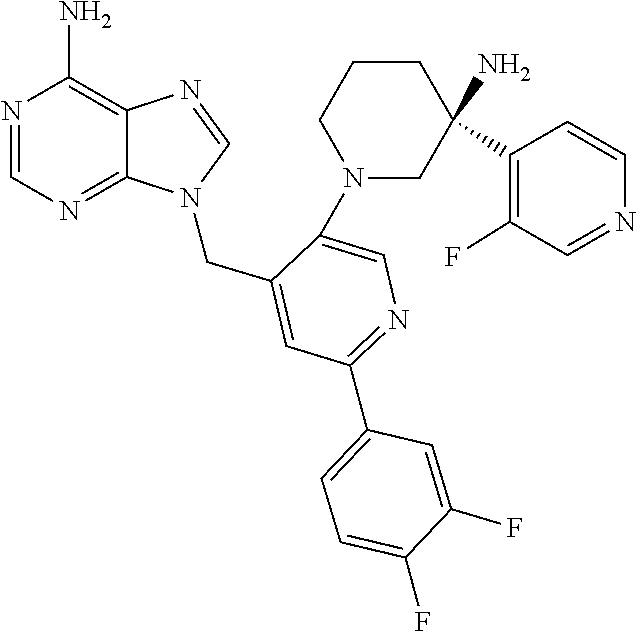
C1=NC(N)=C2N=CN(CC3=CC(C4=CC=C(F)C(F)=C4)=NC=C3N3CCCC(C4=C(F)C=NC=C4)(N)C3)C2=N1
